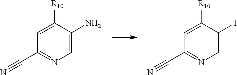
C1=C([R10])C(N)=CN=C1C#N.C1=C([R10])C(I)=CN=C1C#N
